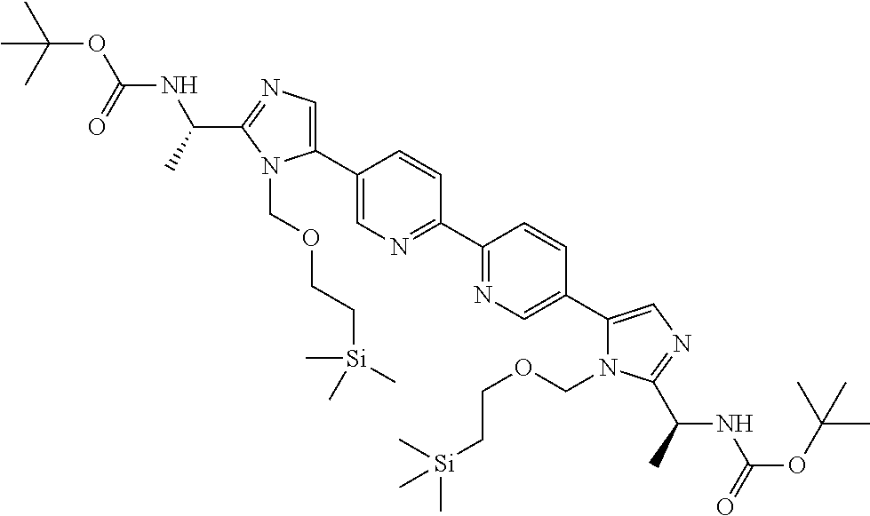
C(C1=NC=C(C2=CN=C(C3=NC=C(C4=CN=C(C(NC(OC(C)(C)C)=O)C)N4COCC[Si](C)(C)C)C=C3)C=C2)N1COCC[Si](C)(C)C)(NC(OC(C)(C)C)=O)C
